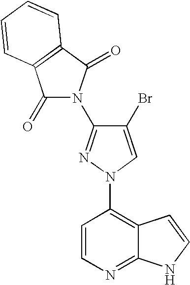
C1=CN=C2C(=C1N1C=C(Br)C(N3C(=O)C4=C(C3=O)C=CC=C4)=N1)C=CN2
